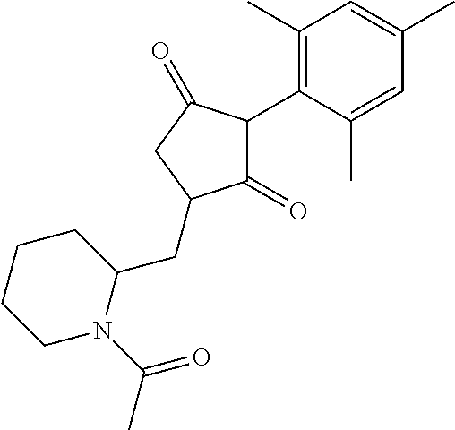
C1(=O)C(C2=C(C)C=C(C)C=C2C)C(=O)CC1CC1CCCCN1C(C)=O
